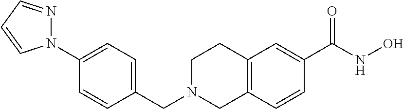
C1(CN2CC3=C(CC2)C=C(C(NO)=O)C=C3)=CC=C(N2N=CC=C2)C=C1
